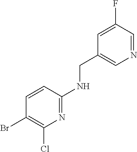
N1=C(NCC2=CN=CC(F)=C2)C=CC(Br)=C1Cl
